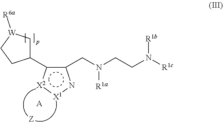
c1(CN(CCN([R1c])[R1b])[R1a])c(C2C[W]([R6a])CC2)[X2]:[X1]n1.[A]
